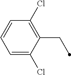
C1=CC=C(Cl)C(CC)=C1Cl
